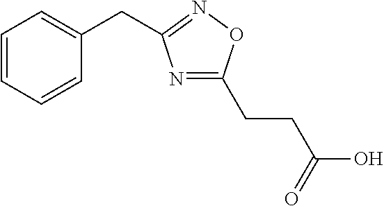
C1=CC=CC(CC2=NOC(CCC(O)=O)=N2)=C1
